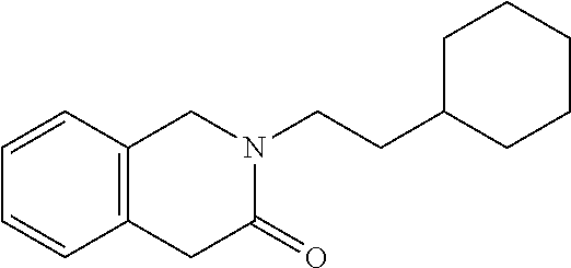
C1=CC=CC2=C1CC(=O)N(CCC1CCCCC1)C2
